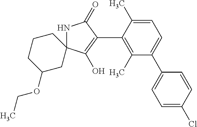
N1C2(C(O)=C(C3=C(C)C(C4=CC=C(Cl)C=C4)=CC=C3C)C1=O)CCCC(OCC)C2
